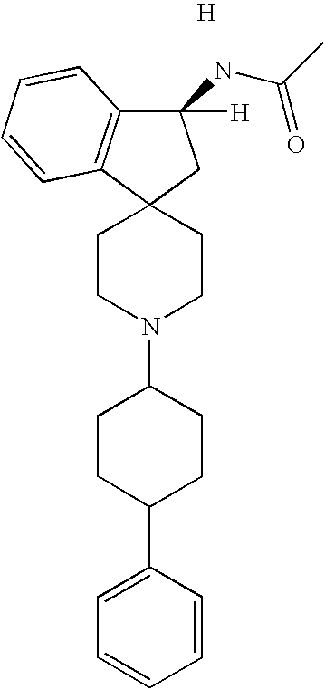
C12(CCN(C3CCC(C4=CC=CC=C4)CC3)CC1)CC(NC(C)=O)([H])C1=C2C=CC=C1.[H]
